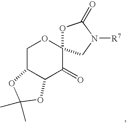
C1C2C(C(=O)C3(O1)OC(=O)N([R7])C3)OC(C)(C)O2
